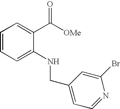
C1=C(NCC2=CC=NC(Br)=C2)C(C([OMe])=O)=CC=C1
